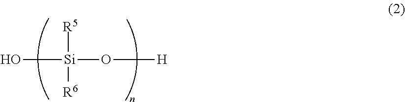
O[Si]([R5])([R6])O[H]
